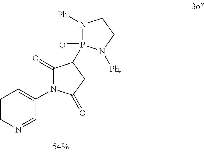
C1=CN=CC(N2C(=O)C(P3(=O)N([Ph])CCN3[Ph])CC2=O)=C1
